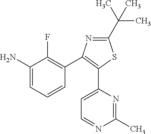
NC1=CC=CC(C2=C(C3=CC=NC(C)=N3)SC(C(C)(C)C)=N2)=C1F
